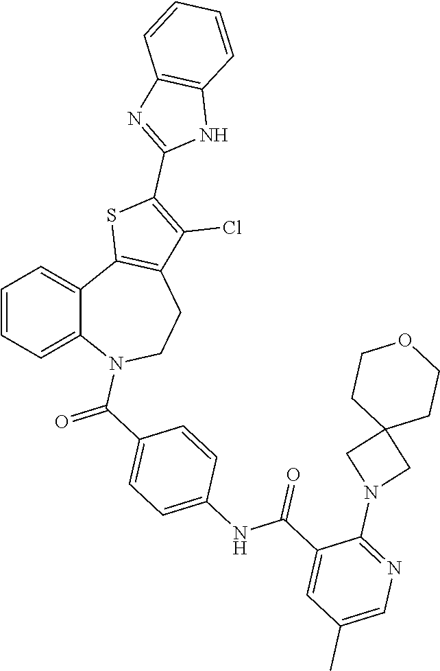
C1=CC=C2C(=C1)C1=C(CCN2C(C2=CC=C(NC(C3=CC(C)=CN=C3N3CC4(C3)CCOCC4)=O)C=C2)=O)C(Cl)=C(C2=NC3=C(N2)C=CC=C3)S1
